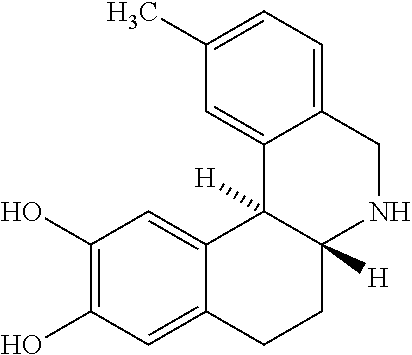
C1(O)=C(O)C=C2C(=C1)C1([H])C([H])(CC2)NCC2=CC=C(C)C=C12
